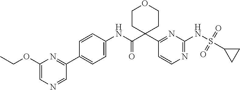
C1(C2(C(NC3=CC=C(C4=NC(OCC)=CN=C4)C=C3)=O)CCOCC2)=NC(NS(=O)(=O)C2CC2)=NC=C1
